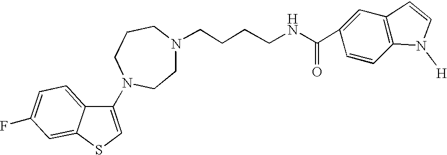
C(CCCNC(=O)C1=CC2=C(C=C1)N([H])C=C2)N1CCN(C2=CSC3=CC(F)=CC=C23)CCC1
